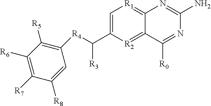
C1([R7])=C([R6])C([R5])=C([R4]C(C2=C[R1]=C3C(=[R2]2)C([R0])=NC(N)=N3)[R3])C=C1[R8]
